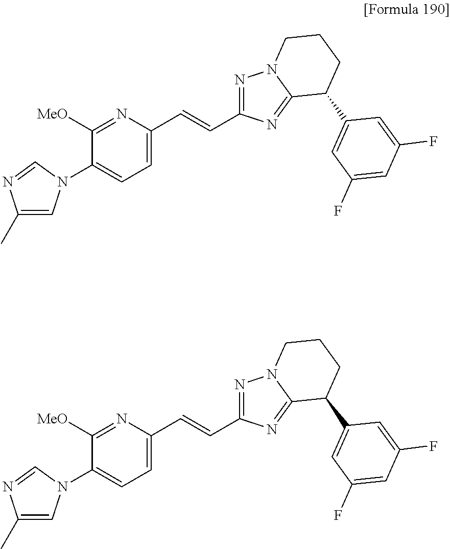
C1([MeO])=NC(C=CC2=NN3C(=N2)C(C2=CC(F)=CC(F)=C2)CCC3)=CC=C1N1C=C(C)N=C1.C1([MeO])=NC(C=CC2=NN3C(=N2)C(C2=CC(F)=CC(F)=C2)CCC3)=CC=C1N1C=C(C)N=C1
